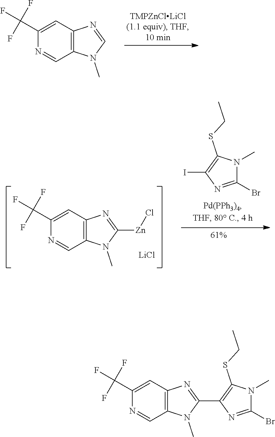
C12=C(C=C(C(F)(F)F)N=C1)N=CN2C.[LiCl].C1(Br)=NC(I)=C(SCC)N1C.C12=C(C=C(C(F)(F)F)N=C1)N=C([Zn]Cl)N2C.C12=C(C=C(C(F)(F)F)N=C1)N=C(C1=C(SCC)N(C)C(Br)=N1)N2C
